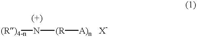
[(R)4-n]N[(R][A)n].[X-]
